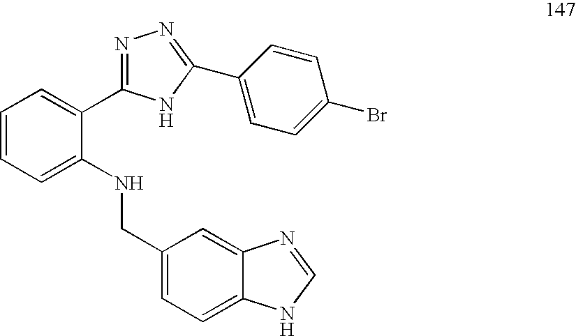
C1=CC=C(NCC2=CC=C3C(=C2)N=CN3)C(C2=NN=C(C3=CC=C(Br)C=C3)N2)=C1
